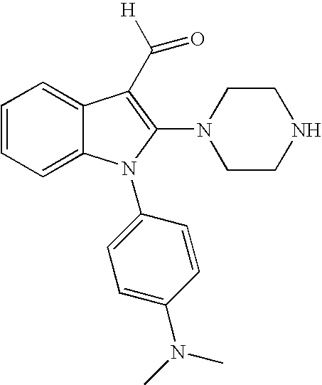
C1=CC=C2C(=C1)C(C([H])=O)=C(N1CCNCC1)N2C1=CC=C(N(C)C)C=C1
